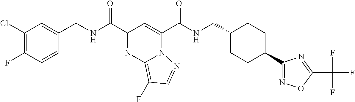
C1(Cl)=C(F)C=CC(CNC(C2=NC3=C(F)C=NN3C(C(NCC3CCC(C4=NOC(C(F)(F)F)=N4)CC3)=O)=C2)=O)=C1
